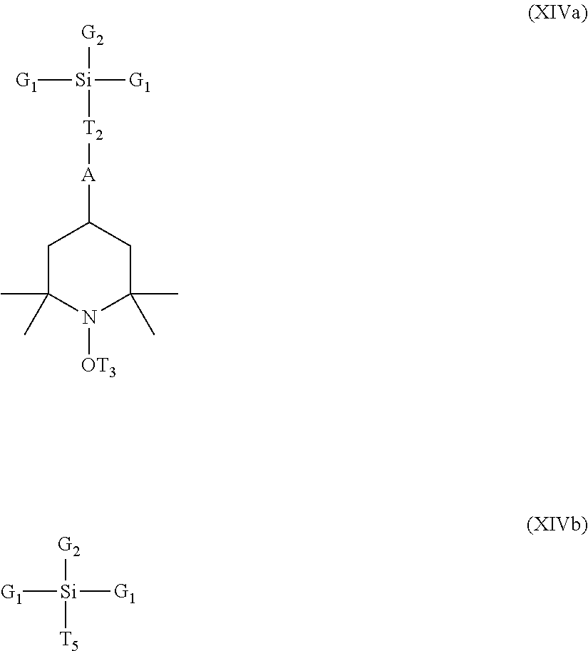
C1C(C)(C)N([OT3])C(C)(C)CC1[A][T2][Si]([G2])([G1])[G1].[T5][Si]([G2])([G1])[G1]
